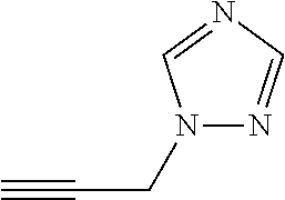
N1(CC#C)N=CN=C1
